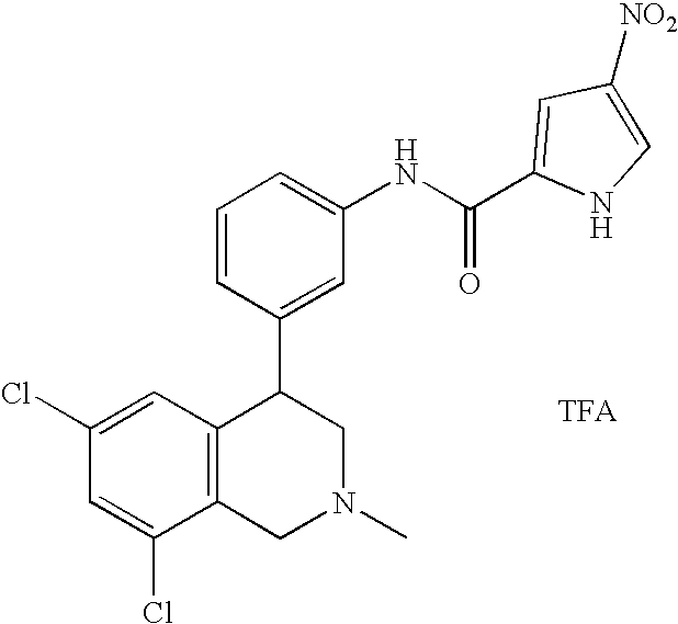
C1(Cl)=CC(Cl)=CC2=C1CN(C)CC2C1=CC(NC(=O)C2=CC([NO2])=CN2)=CC=C1
